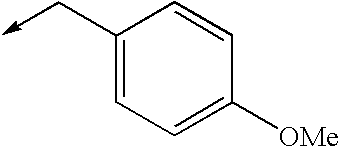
C1(C->C)=CC=C([OMe])C=C1
